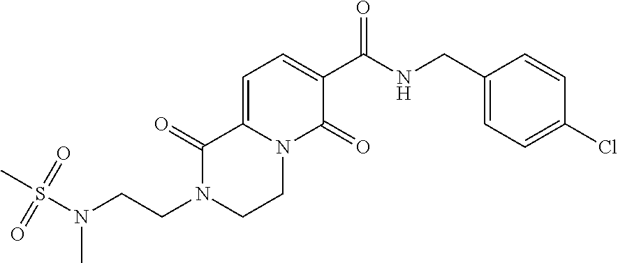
N1(CCN(S(C)(=O)=O)C)CCN2C(=CC=C(C(NCC3=CC=C(Cl)C=C3)=O)C2=O)C1=O
